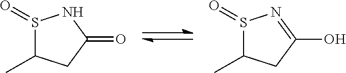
S1(=O)C(C)CC(=O)N1.S1(=O)C(C)CC(O)=N1
